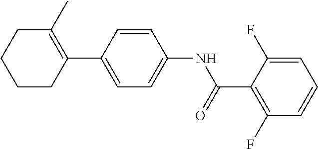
C1(C)=C(C2=CC=C(NC(C3=C(F)C=CC=C3F)=O)C=C2)CCCC1
